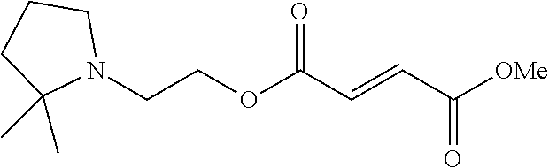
C(COC(C=CC([OMe])=O)=O)N1CCCC1(C)C
